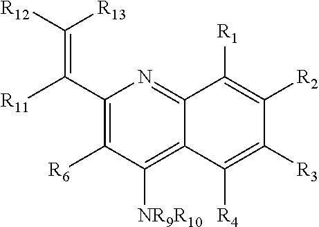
C1(C([R11])=C([R12])[R13])=C([R6])C([NR9R10])=C2C(=N1)C([R1])=C([R2])C([R3])=C2[R4]
